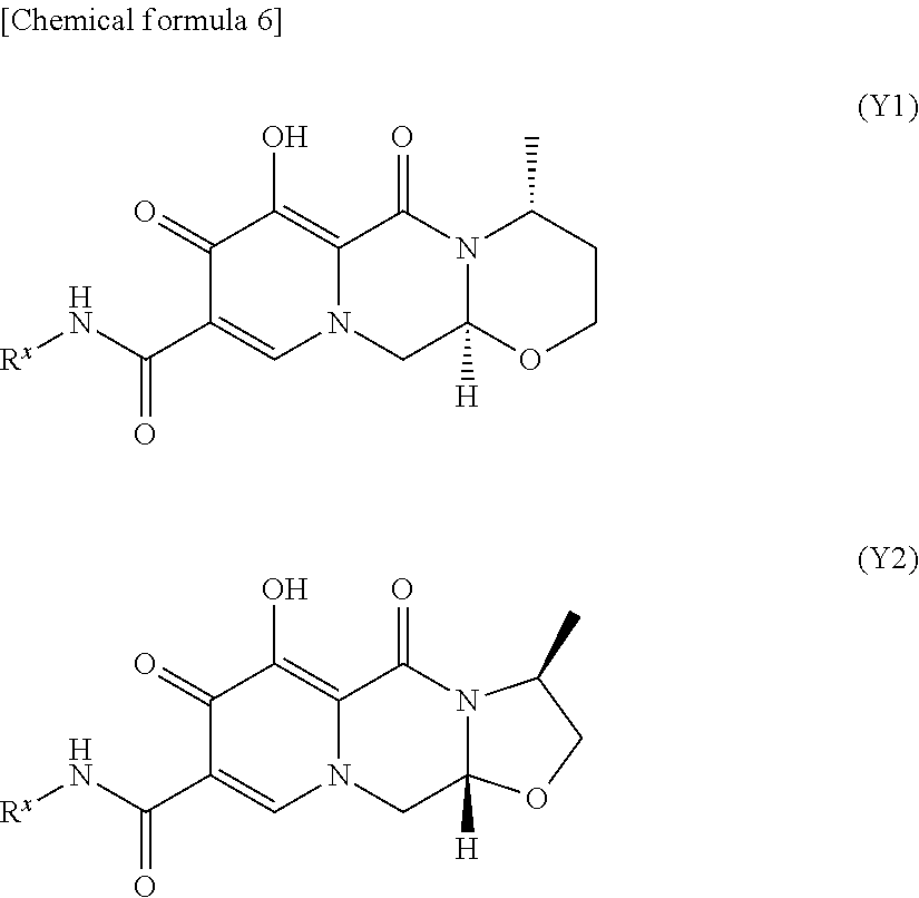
[Rx]NC(C1=CN2C(=C(O)C1=O)C(=O)N1C([H])(C2)OCCC1C)=O.[Rx]NC(C1=CN2C(=C(O)C1=O)C(=O)N1C([H])(C2)OCC1C)=O
